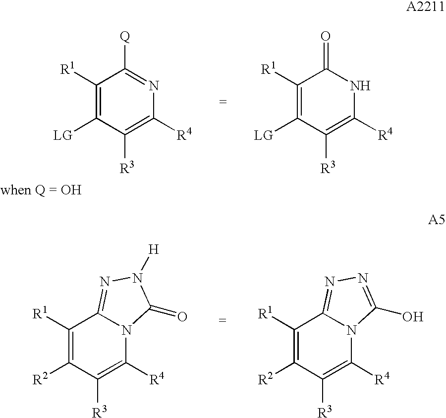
C1([R1])=C([LG])C([R3])=C([R4])N=C1[Q].C1([R1])=C([LG])C([R3])=C([R4])NC1=O.C1([R1])=C([R2])C([R3])=C([R4])N2C1=NN([H])C2=O.C1([R1])=C([R2])C([R3])=C([R4])N2C1=NN=C2O
